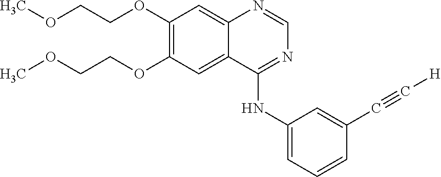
C1(OCCOC)=C(OCCOC)C=C2C(=C1)N=CN=C2NC1=CC=CC(C#C[H])=C1
